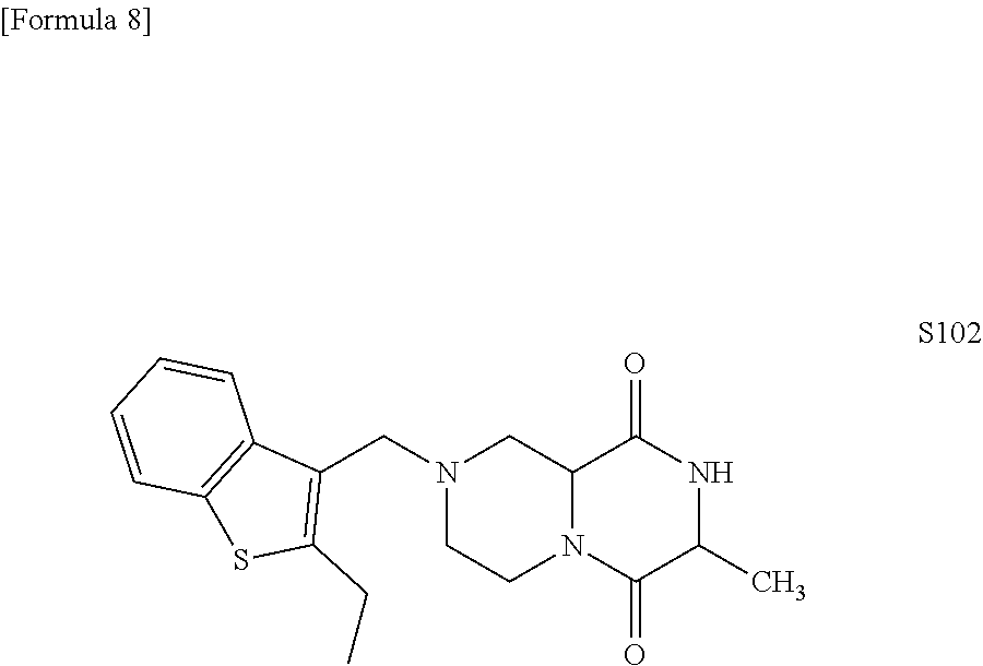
C12N(C(=O)C(C)NC1=O)CCN(CC1=C(CC)SC3=C1C=CC=C3)C2
